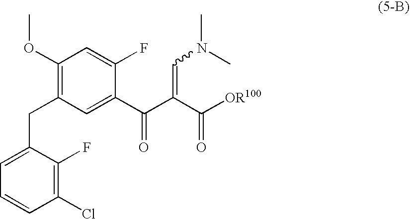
C1(Cl)=C(F)C(CC2=C(OC)C=C(F)C(C(C(C([OR100])=O)=CN(C)C)=O)=C2)=CC=C1
